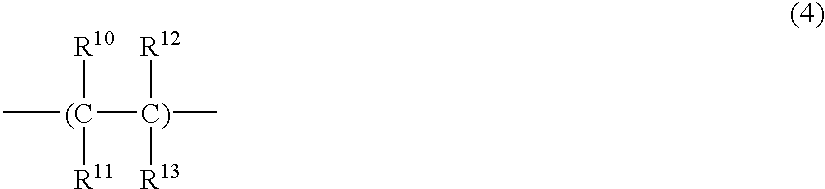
C[(C]([C)](C)([R12])[R13])([R10])[R11]
